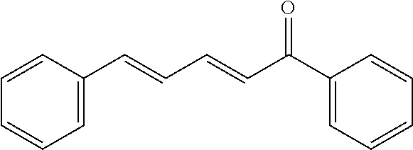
C1=C(C=CC=CC(C2=CC=CC=C2)=O)C=CC=C1
